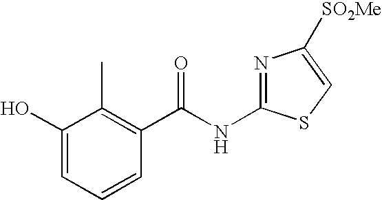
C1(O)=CC=CC(C(NC2=NC([SO2Me])=CS2)=O)=C1C
